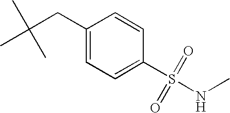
C1=CC(S(=O)(=O)NC)=CC=C1CC(C)(C)C
